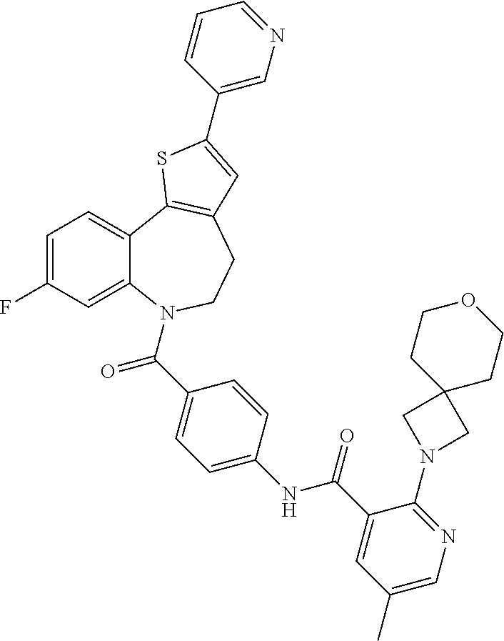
C1=C(F)C=C2C(=C1)C1=C(CCN2C(=O)C2=CC=C(NC(=O)C3=CC(C)=CN=C3N3CC4(C3)CCOCC4)C=C2)C=C(C2=CN=CC=C2)S1
